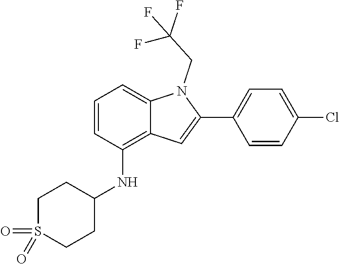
O=S1(=O)CCC(NC2=C3C(=CC=C2)N(CC(F)(F)F)C(C2=CC=C(Cl)C=C2)=C3)CC1
